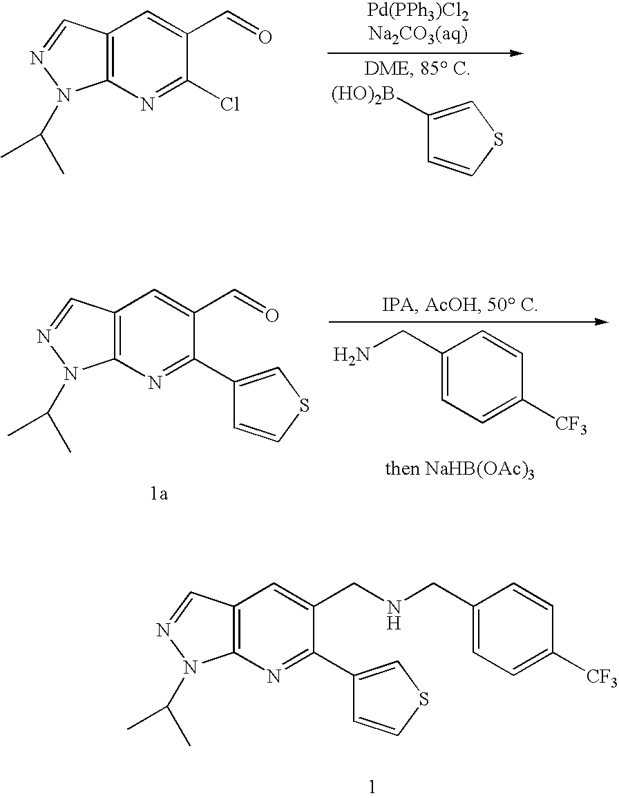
C12=C(N=C(C3=CSC=C3)C(CNCC3=CC=C([CF3])C=C3)=C1)N(C(C)C)N=C2.C1([(HO)2B])=CSC=C1.C12=C(N=C(Cl)C(C=O)=C1)N(C(C)C)N=C2.C12=C(N=C(C3=CSC=C3)C(C=O)=C1)N(C(C)C)N=C2.C1(CN)=CC=C([CF3])C=C1
